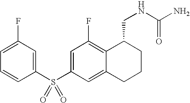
C1(S(C2=CC(F)=C3C(=C2)CCCC3CNC(N)=O)(=O)=O)=CC(F)=CC=C1
